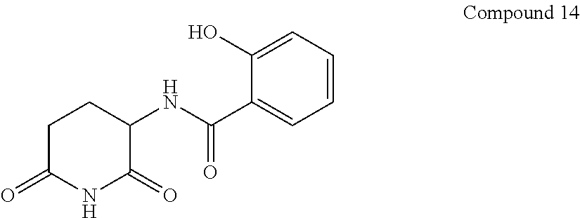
C1(NC(C2=CC=CC=C2O)=O)C(=O)NC(=O)CC1
